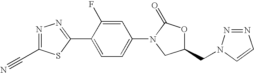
N1=C(C#N)SC(C2=CC=C(N3C(=O)OC(CN4N=NC=C4)C3)C=C2F)=N1
